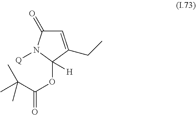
C1=C(CC)C(OC(=O)C(C)(C)C)([H])N([Q])C1=O
